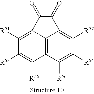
C12=C3C([R56])=C([R54])C([R52])=C1C(=O)C(=O)C2=C([R51])C([R53])=C3[R55]
